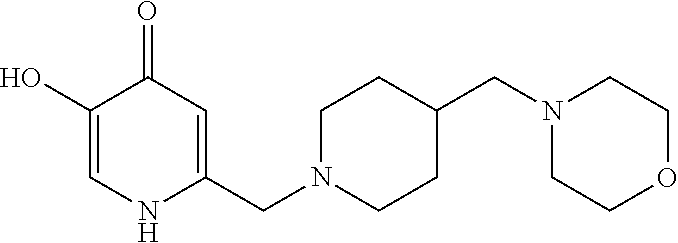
C1(O)=CNC(CN2CCC(CN3CCOCC3)CC2)=CC1=O
